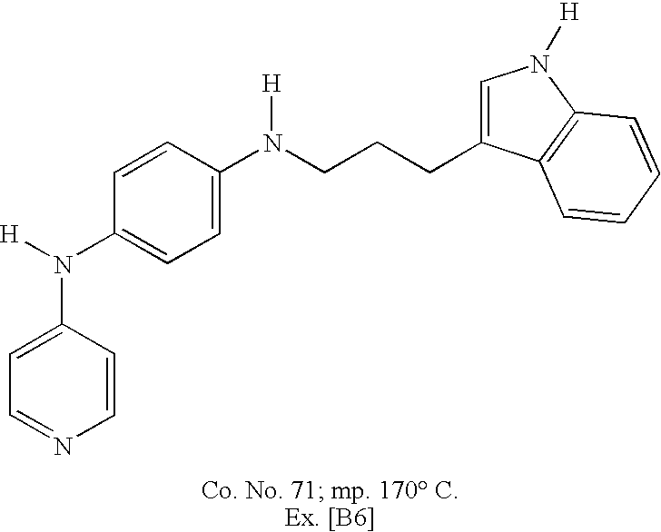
C1=C(N(C2=CC=C(N(CCCC3=CN([H])C4=C3C=CC=C4)[H])C=C2)[H])C=CN=C1
